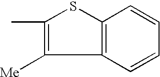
C12=C(C=CC=C1)C([Me])=C(C)S2
